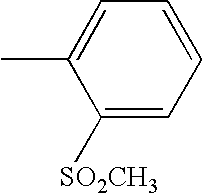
C1([SO2CH3])=CC=CC=C1C
